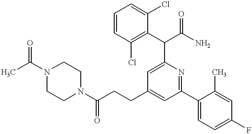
N1(C(CCC2=CC(C3=CC=C(F)C=C3C)=NC(C(C3=C(Cl)C=CC=C3Cl)C(N)=O)=C2)=O)CCN(C(C)=O)CC1
